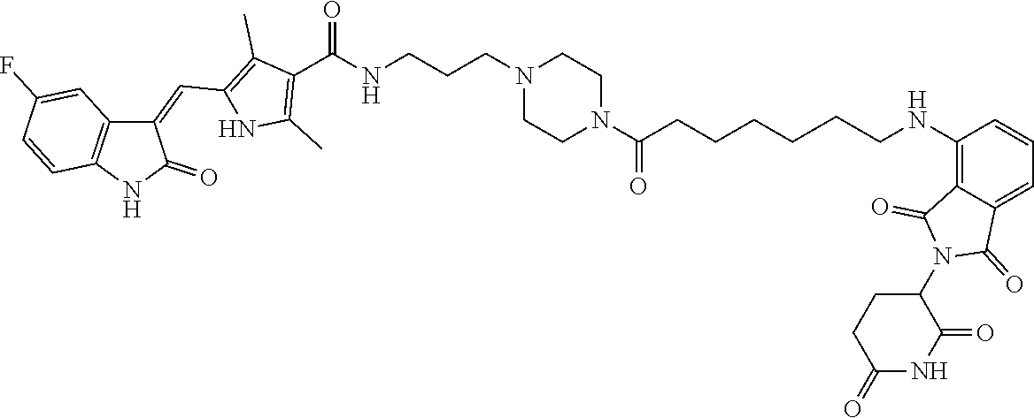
C1CN(CCCNC(C2=C(C)NC(C=C3C4=C(C=CC(F)=C4)NC3=O)=C2C)=O)CCN1C(=O)CCCCCCNC1=C2C(=CC=C1)C(=O)N(C1CCC(=O)NC1=O)C2=O
